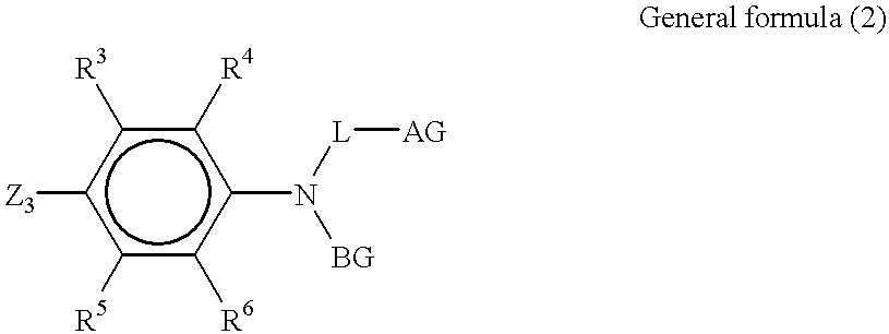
c1([R6])c(N([BG])[L][AG])c([R4])c([R3])c([Z3])c1[R5]
